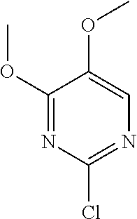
C1(OC)=NC(Cl)=NC=C1OC
